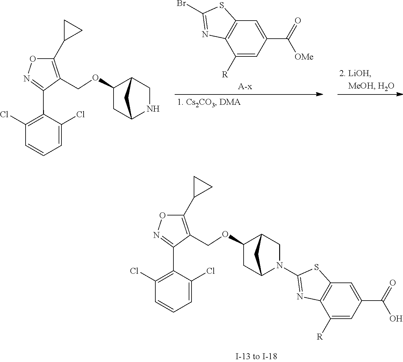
O1C(C2CC2)=C(COC2CC3CC2CN3C2=NC3=C(C=C(C(=O)O)C=C3[R])S2)C(C2=C(Cl)C=CC=C2Cl)=N1.O1C(C2CC2)=C(COC2CC3NCC2C3)C(C2=C(Cl)C=CC=C2Cl)=N1.C1([R])=CC(C(=O)[OMe])=CC2=C1N=C(Br)S2
